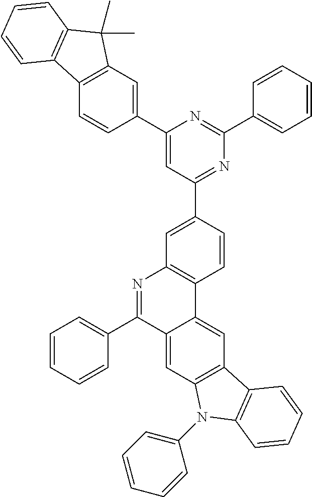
C1=CC=CC(C2=NC3=C(C4=CC5=C(C=C24)N(C2=CC=CC=C2)C2=C5C=CC=C2)C=CC(C2=NC(C4=CC=CC=C4)=NC(C4=CC5=C(C=C4)C4=C(C5(C)C)C=CC=C4)=C2)=C3)=C1
